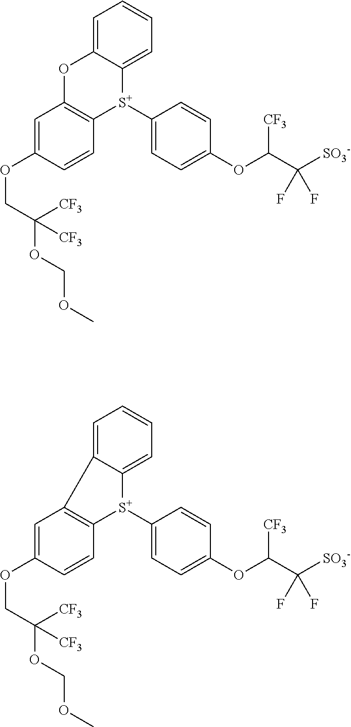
C1=C(OCC(OCOC)([CF3])[CF3])C=CC2=C1OC1=CC=CC=C1[S+]2C1=CC=C(OC([CF3])C([SO3-])(F)F)C=C1.C1=C(OCC(OCOC)([CF3])[CF3])C=CC2=C1C1=CC=CC=C1[S+]2C1=CC=C(OC([CF3])C([SO3-])(F)F)C=C1
